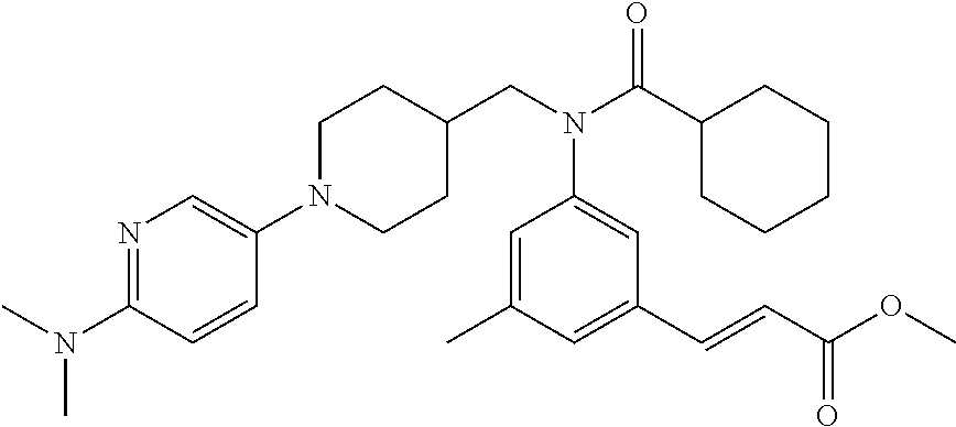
N1(C2=CN=C(N(C)C)C=C2)CCC(CN(C(C2CCCCC2)=O)C2=CC(C=CC(OC)=O)=CC(C)=C2)CC1
